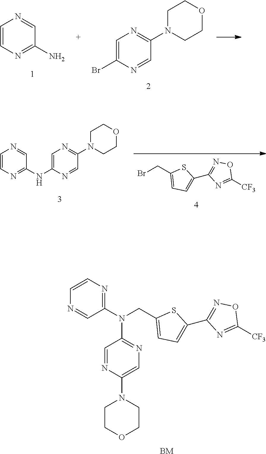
C1=CN=C(N)C=N1.C1=C(Br)N=CC(N2CCOCC2)=N1.N1=C(N(CC2=CC=C(C3=NOC([CF3])=N3)S2)C2=NC=C(N3CCOCC3)N=C2)C=NC=C1.[BM].BrCC1=CC=C(C2=NOC([CF3])=N2)S1.C1=CN=C(NC2=CN=C(N3CCOCC3)C=N2)C=N1
